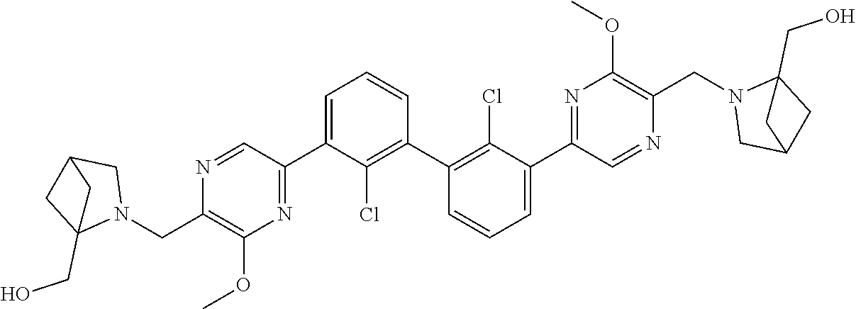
N1=CC(C2=CC=CC(C3=C(Cl)C(C4=NC(OC)=C(CN5CC6CC5(CO)C6)N=C4)=CC=C3)=C2Cl)=NC(OC)=C1CN1CC2CC1(CO)C2
